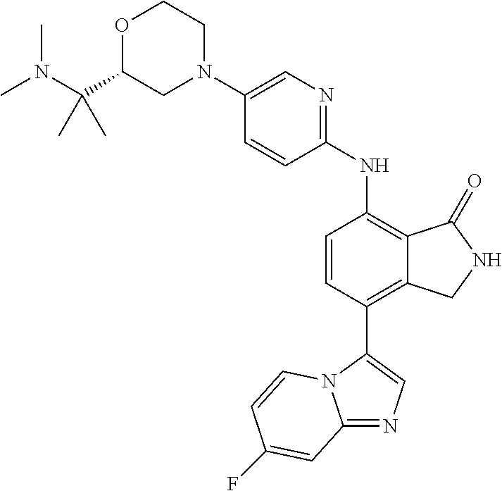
C1(N2CCOC(C(N(C)C)(C)C)C2)=CN=C(NC2=C3C(=C(C4=CN=C5N4C=CC(F)=C5)C=C2)CNC3=O)C=C1
